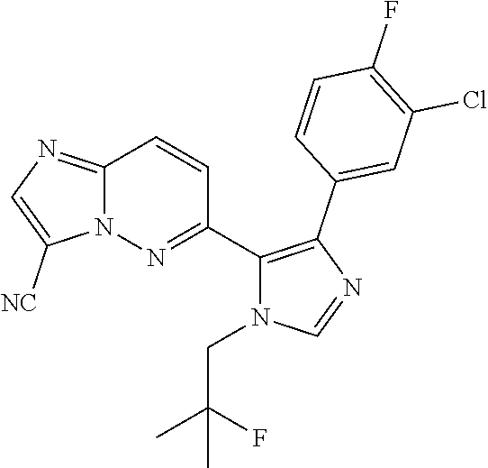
C12=NC=C([NC])N1N=C(C1=C(C3=CC(Cl)=C(F)C=C3)N=CN1CC(C)(F)C)C=C2
